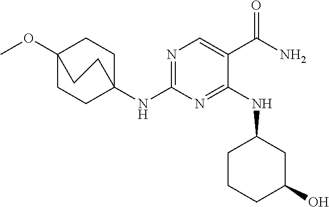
N1=C(NC23CCC(OC)(CC2)CC3)N=C(NC2CCCC(O)C2)C(C(N)=O)=C1
